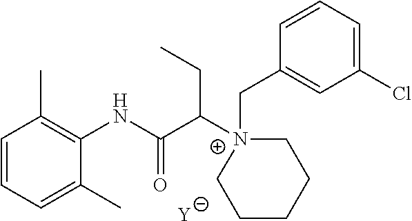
[Y].C1=CC=C(C)C(NC(C([N+]2(CC3=CC(Cl)=CC=C3)CCCCC2)CC)=O)=C1C
